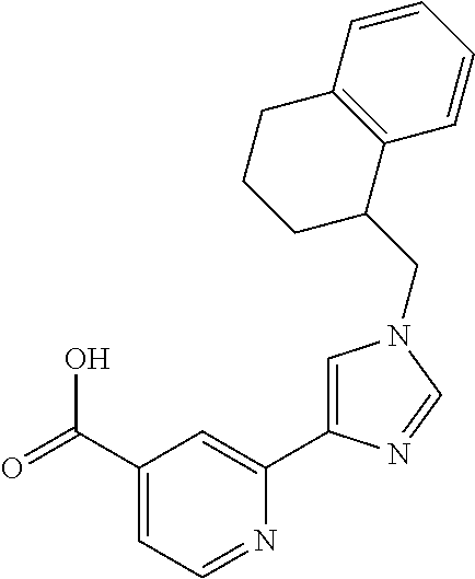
C1(C(=O)O)=CC=NC(C2=CN(CC3C4=C(CCC3)C=CC=C4)C=N2)=C1
